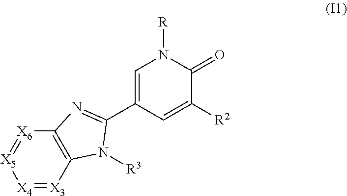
[X4]1=[X3]C2=C([X6]=[X5]1)N=C(C1=CN([R])C(=O)C([R2])=C1)N2[R3]
